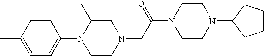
C1=CC(C)=CC=C1N1CCN(CC(N2CCN(C3CCCC3)CC2)=O)CC1C
